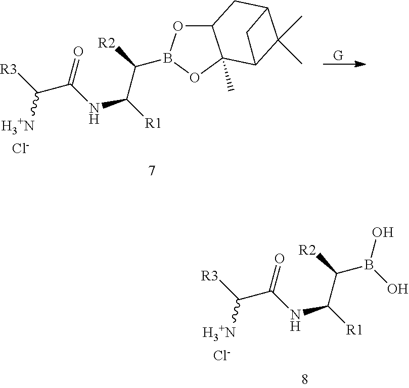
[Cl-].B(C(C([R1])NC(C([R3])[H3+N])=O)[R2])(O)O.[G].O1C2C(C)(OB1C(C([R1])NC(C([R3])[H3+N])=O)[R2])C1C(C)(C)C(C2)C1.[Cl-]
